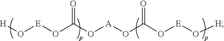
[H]O[E]OC(=O)O[A]OC(=O)O[E]O[H]
